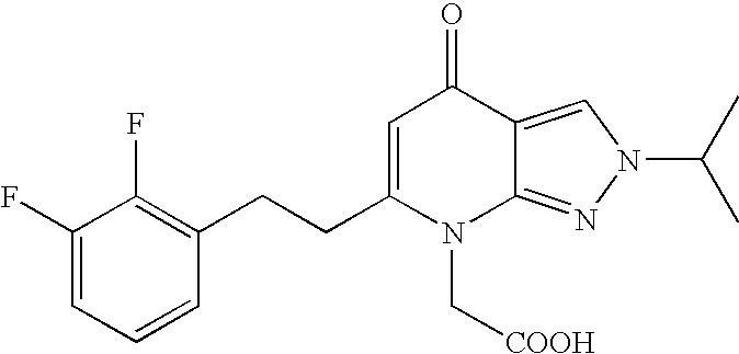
C1(F)=CC=CC(CCC2=CC(=O)C3=CN(C(C)C)N=C3N2C[COOH])=C1F
